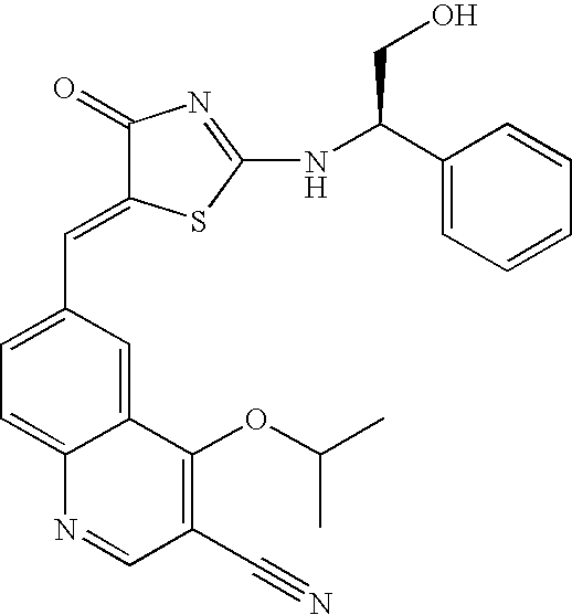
C1(=O)C(=CC2=CC=C3C(=C2)C(OC(C)C)=C(C#N)C=N3)SC(NC(C2=CC=CC=C2)CO)=N1
